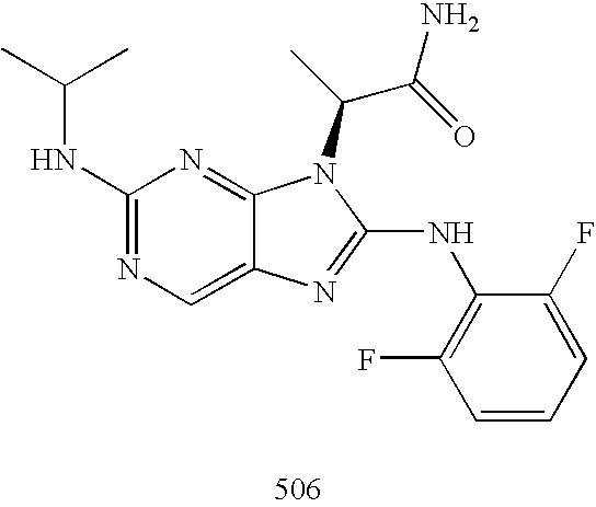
C1(NC(C)C)=NC=C2C(=N1)N(C(C)C(=O)N)C(NC1=C(F)C=CC=C1F)=N2
